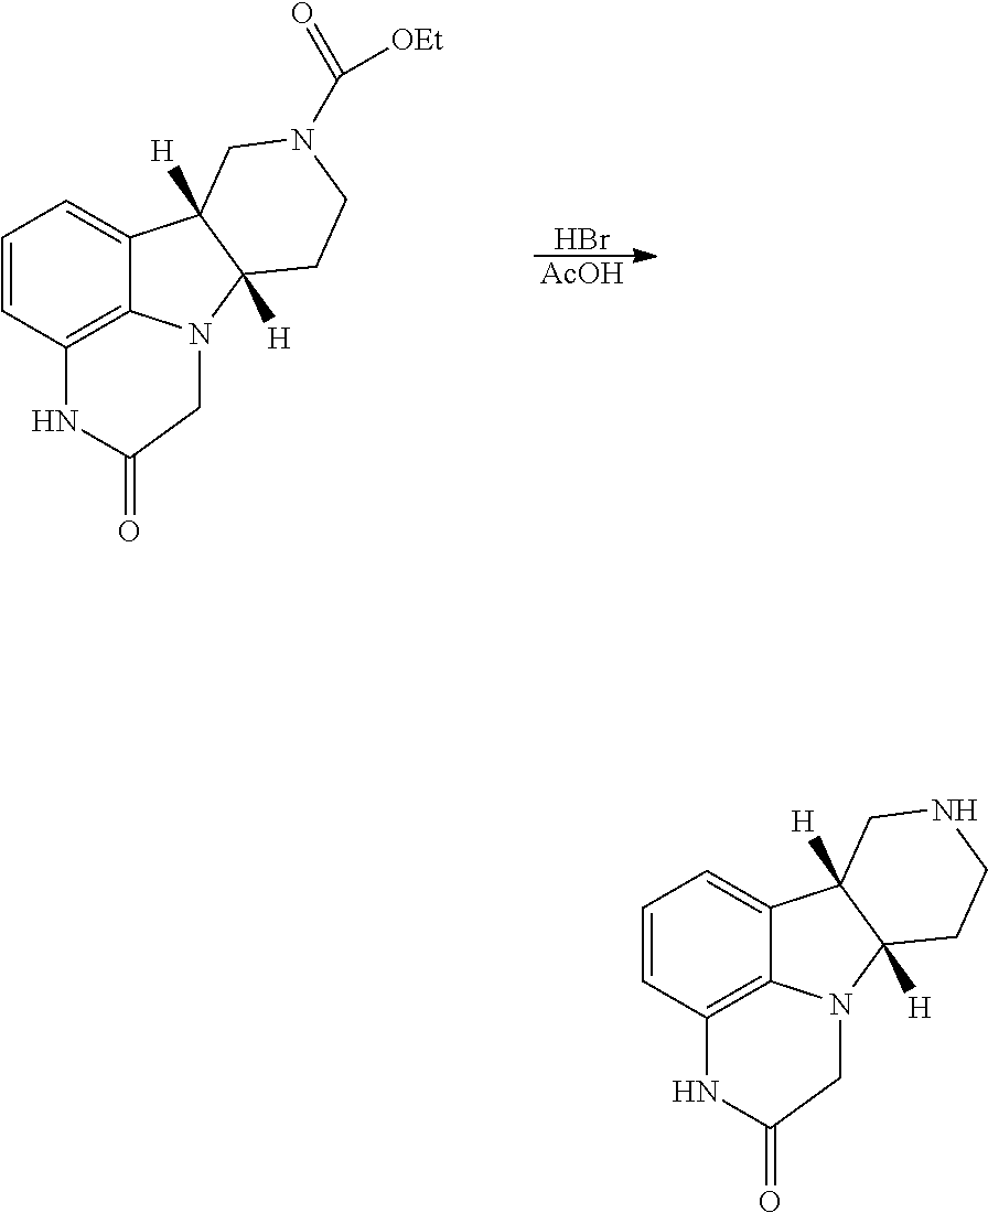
C1=CC2=C3C(=C1)C1([H])C([H])(N3CC(=O)N2)CCN(C(=O)[OEt])C1.Br.[AcOH].C1=CC2=C3C(=C1)C1([H])C([H])(N3CC(=O)N2)CCNC1
